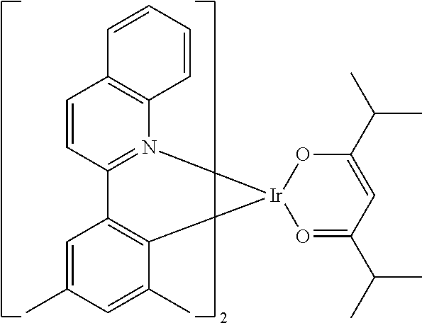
C12=C([Ir]3(N4=C1C=CC1=C4C=CC=C1)O=C(C(C)C)C=C(C(C)C)O3)C(C)=CC(C)=C2
